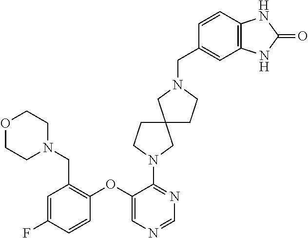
C1(N2CCC3(C2)CCN(CC2=CC4=C(C=C2)NC(=O)N4)C3)=NC=NC=C1OC1=C(CN2CCOCC2)C=C(F)C=C1
